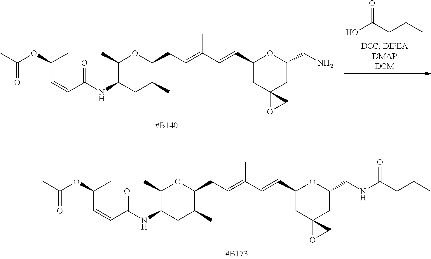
C(=CC(NC1CC(C)C(CC=C(C=CC2CC3(CC(CN)O2)OC3)C)OC1C)=O)C(OC(C)=O)C.OC(CCC)=O.C(=CC(NC1CC(C)C(CC=C(C=CC2CC3(CC(CNC(CCC)=O)O2)OC3)C)OC1C)=O)C(OC(C)=O)C
